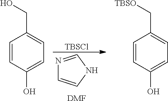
C1=CC(O)=CC=C1CO.N1=CNC=C1.[DMF].[TBSCl].C1=CC(O)=CC=C1C[TBSO]
